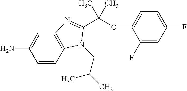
O(C(C)(C)C1=NC2=C(C=CC(N)=C2)N1CC(C)C)C1=CC=C(F)C=C1F
